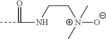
CC(=O)NCC[N+](C)(C)[O-]
